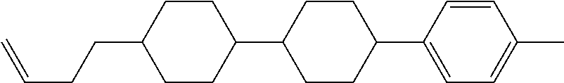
C1(C2=CC=C(C)C=C2)CCC(C2CCC(CCC=C)CC2)CC1
